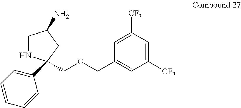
C1NC(COCC2=CC([CF3])=CC([CF3])=C2)(C2=CC=CC=C2)CC1N
